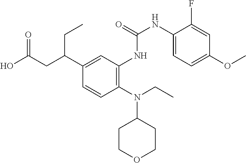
N(C1CCOCC1)(C1=C(NC(NC2=CC=C(OC)C=C2F)=O)C=C(C(CC(O)=O)CC)C=C1)CC
